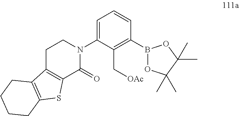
B1(C2=C(C[OAc])C(N3CCC4=C(C3=O)SC3=C4CCCC3)=CC=C2)OC(C)(C)C(C)(C)O1
